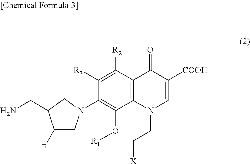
C1([R3])=C([R2])C2=C(C(O[R1])=C1N1CC(F)C(CN)C1)N(CC[X])C=C([COOH])C2=O
